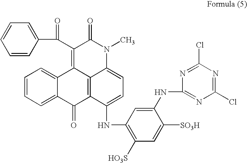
C1=CC=CC(C(C2=C3C4=C(C(NC5=C([HO3S])C=C([SO3H])C(NC6=NC(Cl)=NC(Cl)=N6)=C5)=CC=C4N(C)C2=O)C(=O)C2=CC=CC=C32)=O)=C1
